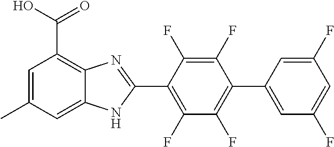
C1(F)=C(C2=NC3=C(C(O)=O)C=C(C)C=C3N2)C(F)=C(F)C(C2=CC(F)=CC(F)=C2)=C1F
